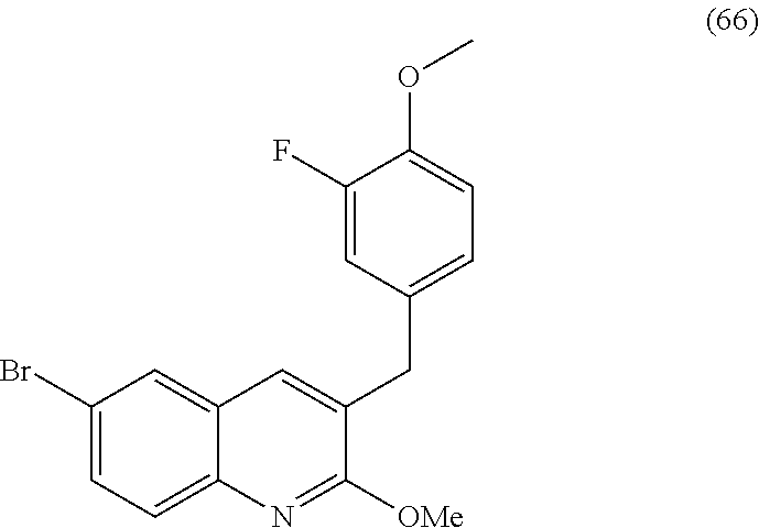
C1=C(F)C(OC)=CC=C1CC1=CC2=CC(Br)=CC=C2N=C1[OMe]
